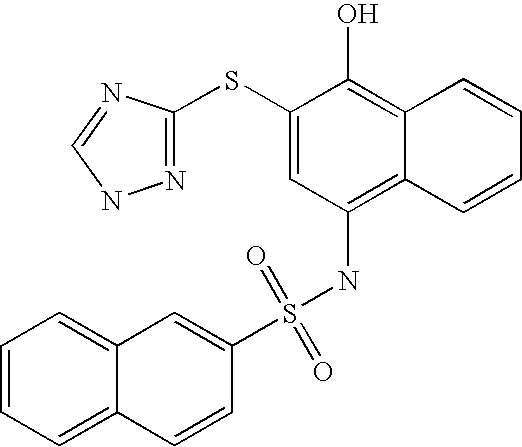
C12=CC=CC=C1C=CC(S(NC1=C3C(=C(O)C(SC4=NNC=N4)=C1)C=CC=C3)(=O)=O)=C2
